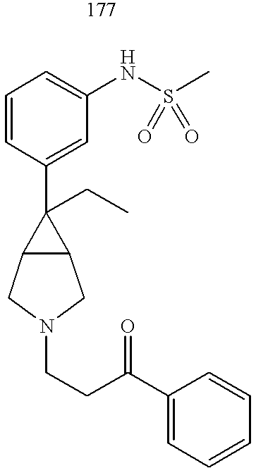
C1=CC(C2(CC)C3C2CN(CCC(C2=CC=CC=C2)=O)C3)=CC(NS(C)(=O)=O)=C1
